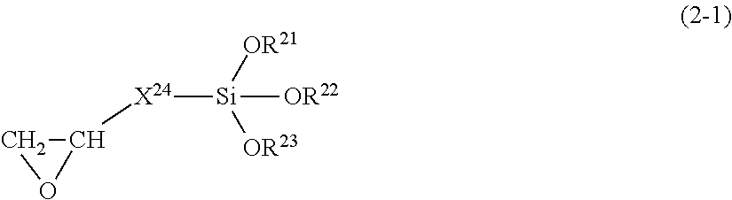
C1([X24][Si]([OR21])([OR23])[OR22])CO1
